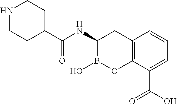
C12=C(C(C(O)=O)=CC=C1)OB(O)C(NC(=O)C1CCNCC1)C2
